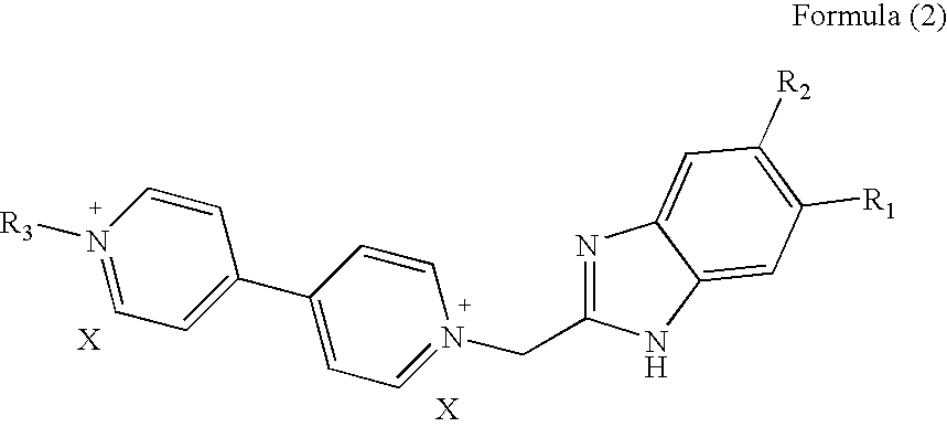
N1=C(CN2=CC=C(C3=CC=N([R3])C=C3)C=C2)NC2=CC([R1])=C([R2])C=C12
